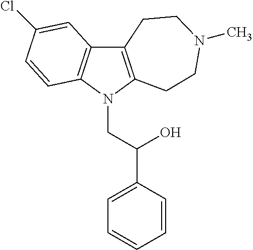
C12=C(N(CC(C3=CC=CC=C3)O)C3=C1C=C(Cl)C=C3)CCN(C)CC2
